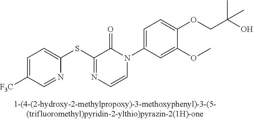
C1(SC2=NC=CN(C3=CC=C(OCC(O)(C)C)C(OC)=C3)C2=O)=CC=C([F3C])C=N1
